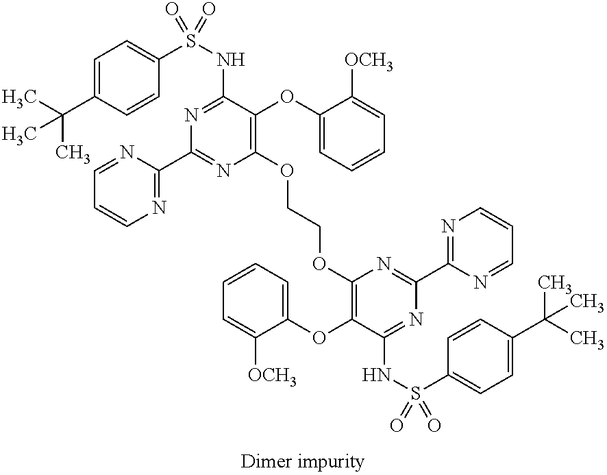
C1=C(C(C)(C)C)C=CC(S(NC2=NC(C3=NC=CC=N3)=NC(OCCOC3=C(OC4=CC=CC=C4[OCH3])C(NS(C4=CC=C(C(C)(C)C)C=C4)(=O)=O)=NC(C4=NC=CC=N4)=N3)=C2OC2=CC=CC=C2[OCH3])(=O)=O)=C1
